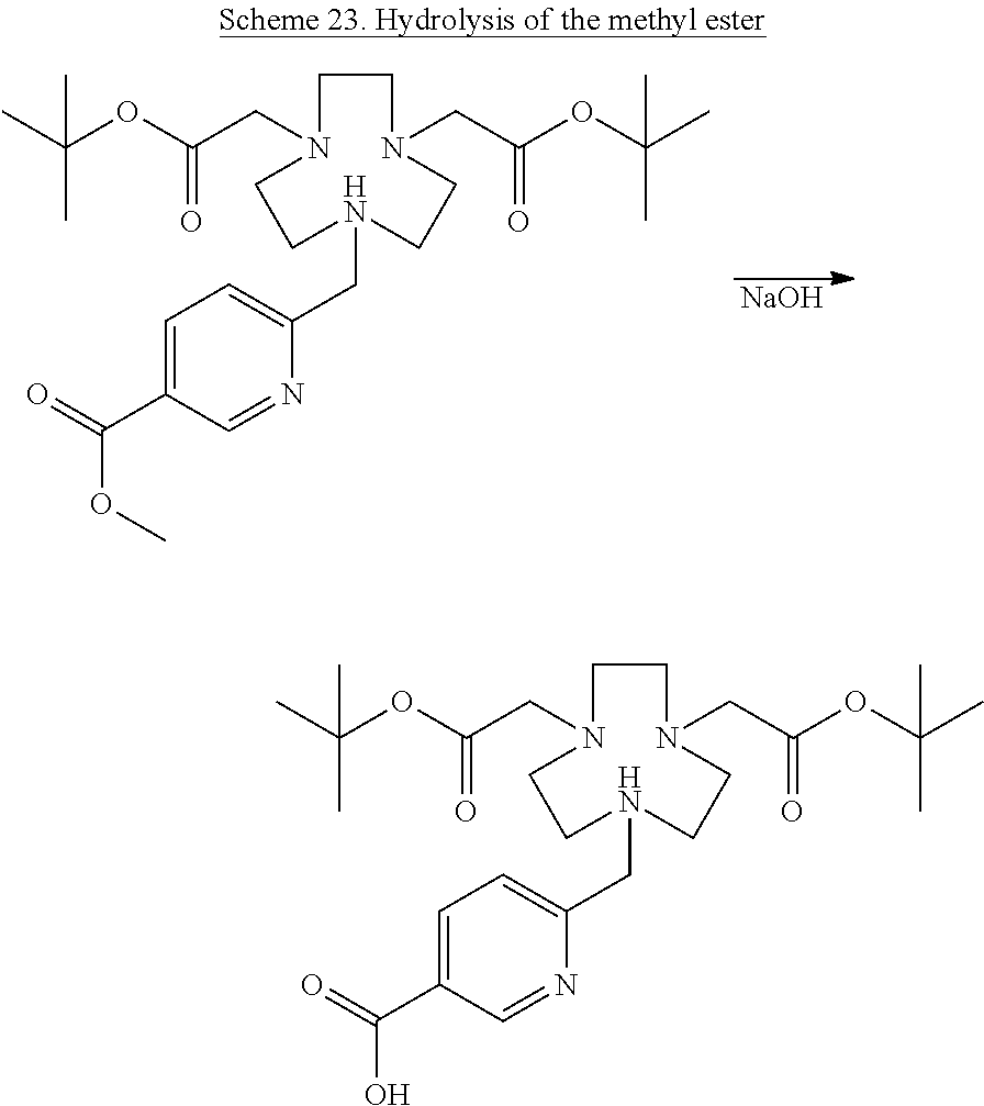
[NaOH].C1CN(CC(OC(C)(C)C)=O)CCN(CC2=CC=C(C(=O)OC)C=N2)CCN1CC(OC(C)(C)C)=O.C1CN(CC(OC(C)(C)C)=O)CCN(CC2=CC=C(C(=O)O)C=N2)CCN1CC(OC(C)(C)C)=O
